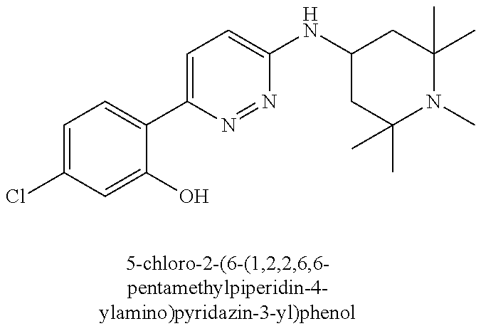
ClC1=CC=C(C2=CC=C(NC3CC(C)(C)N(C)C(C)(C)C3)N=N2)C(O)=C1
